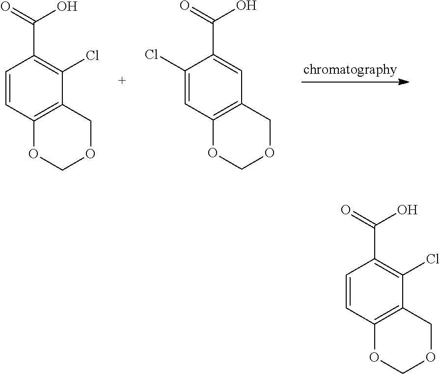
C1=CC2=C(C(Cl)=C1C(=O)O)COCO2.C1(Cl)=CC2=C(C=C1C(=O)O)COCO2.C1=CC2=C(C(Cl)=C1C(=O)O)COCO2
